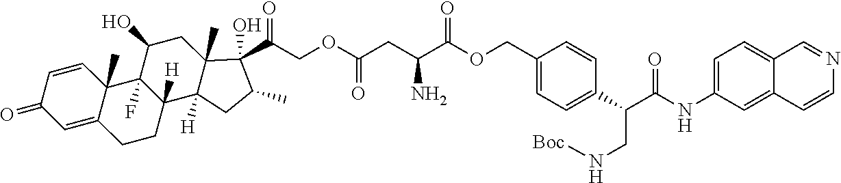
C(C(C(OCC1=CC=C(C(C(NC2=CC=C3C(=C2)C=CN=C3)=O)CN[Boc])C=C1)=O)N)C(=O)OCC(C1(O)C2(C)C([H])(C3([H])CCC4=CC(=O)C=CC4(C)C3(F)C(O)C2)CC1C)=O
